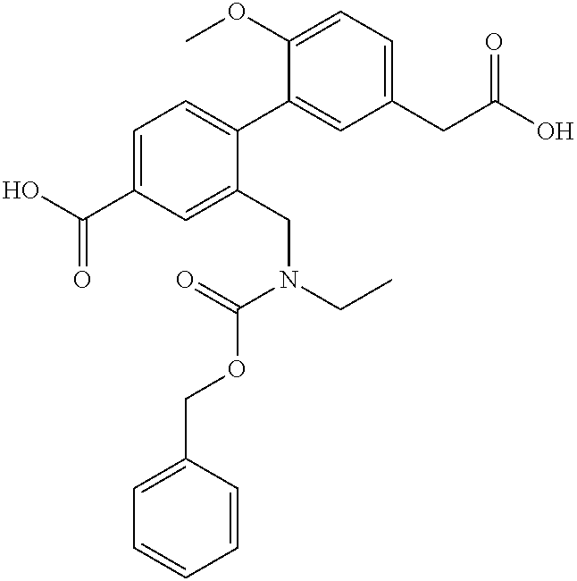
C1=C(C(O)=O)C=C(CN(CC)C(=O)OCC2=CC=CC=C2)C(C2=CC(CC(O)=O)=CC=C2OC)=C1
